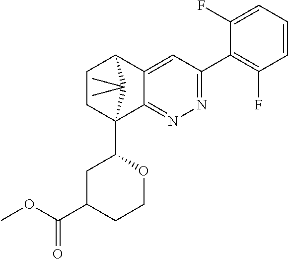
C1CC2(C3CC(C(OC)=O)CCO3)C3=NN=C(C4=C(F)C=CC=C4F)C=C3C1C2(C)C
